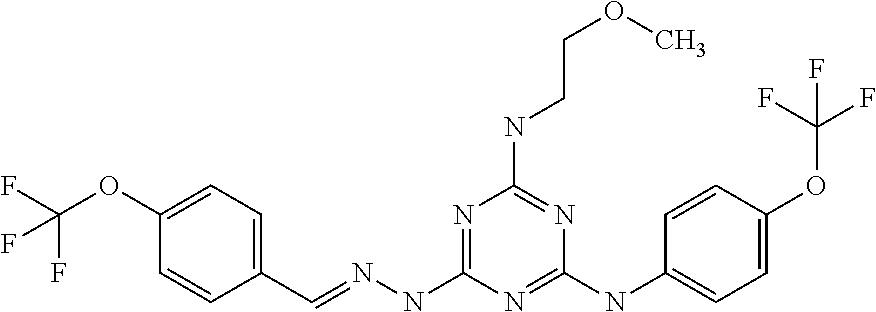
C1(C=NNC2=NC(NCCOC)=NC(NC3=CC=C(OC(F)(F)F)C=C3)=N2)=CC=C(OC(F)(F)F)C=C1
